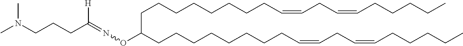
C(C(CCCCCCCCC=CCC=CCCCCC)ON=C([H])CCCN(C)C)CCCCCCCC=CCC=CCCCCC
